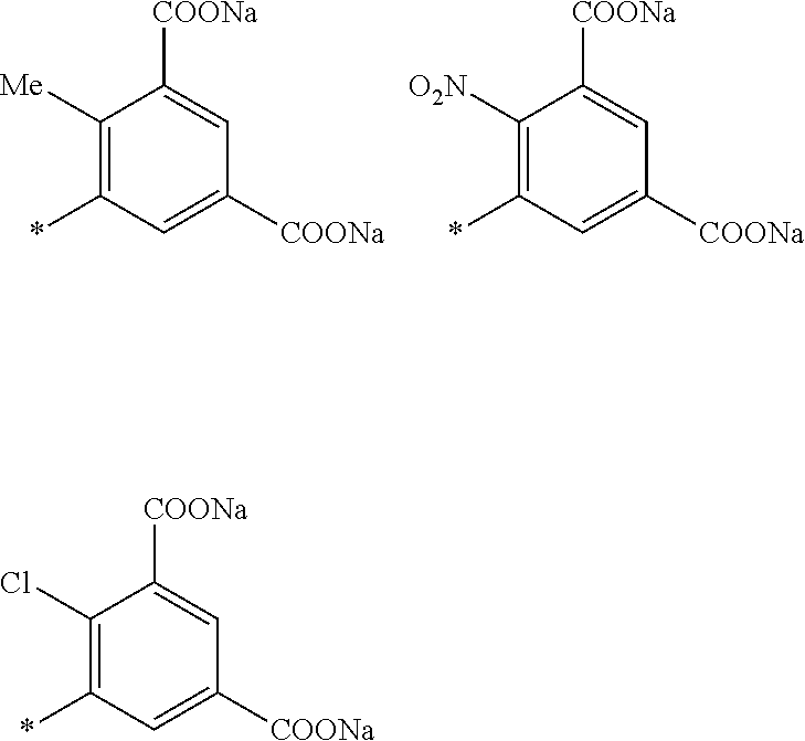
C1([COONa])=CC(*)=C([Me])C([COONa])=C1.C1([COONa])=CC(*)=C([O2N])C([COONa])=C1.C1([COONa])=CC(*)=C(Cl)C([COONa])=C1
